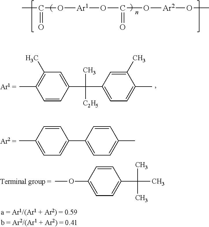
CC(O[Ar1]OC(O[Ar2]OC)=O)=O.C1=CC(C)=CC=C1C1=CC=C(C)C=C1.C1=CC(OC)=CC=C1C(C)(C)C.C1=CC(C(C2=CC=C(C)C(C)=C2)(C)[C2H5])=CC(C)=C1C
